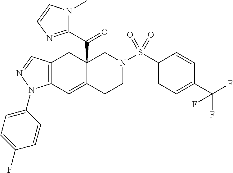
C12=C(C=NN1C1=CC=C(F)C=C1)CC1(C(=O)C3=NC=CN3C)C(=C2)CCN(S(C2=CC=C(C(F)(F)F)C=C2)(=O)=O)C1
